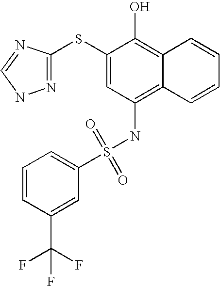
C1(SC2=NNC=N2)=CC(NS(C2=CC=CC(C(F)(F)F)=C2)(=O)=O)=C2C(=C1O)C=CC=C2
